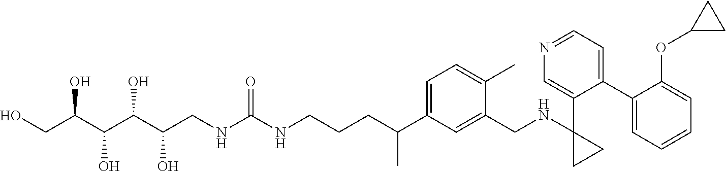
C1(C2=CC=NC=C2C2(NCC3=CC(C(CCCNC(NCC(C(C(C(CO)O)O)O)O)=O)C)=CC=C3C)CC2)=CC=CC=C1OC1CC1
